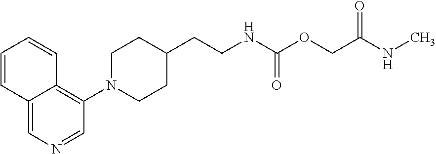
C12=CN=CC(N3CCC(CCNC(OCC(=O)NC)=O)CC3)=C1C=CC=C2
